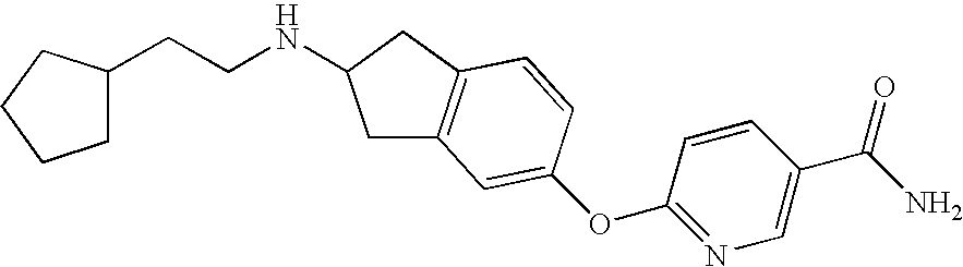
O=C(N)C1=CN=C(OC2=CC3=C(CC(NCCC4CCCC4)C3)C=C2)C=C1
